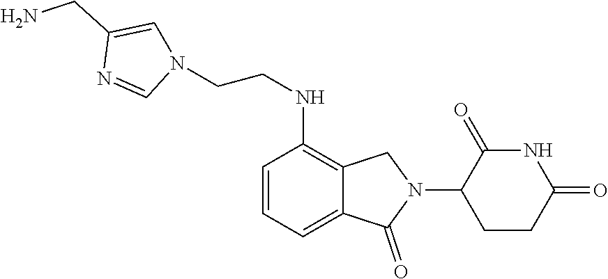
N1(CCNC2=C3C(=CC=C2)C(=O)N(C2CCC(=O)NC2=O)C3)C=C(CN)N=C1
